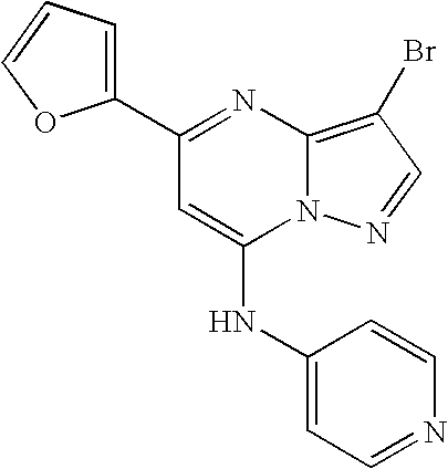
C1(C2=CC=CO2)=NC2=C(Br)C=NN2C(NC2=CC=NC=C2)=C1
